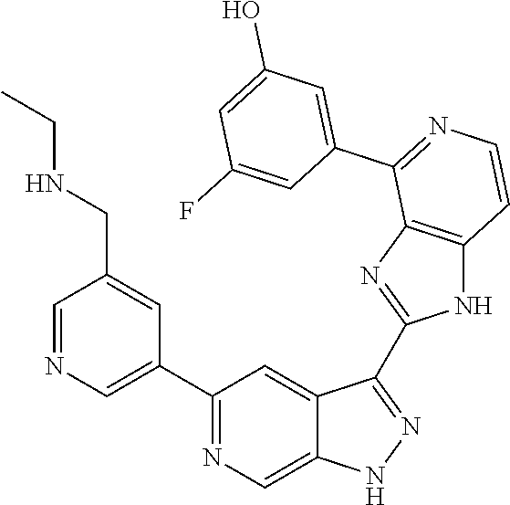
C1(C2=CN=CC(CNCC)=C2)=NC=C2C(=C1)C(C1=NC3=C(N1)C=CN=C3C1=CC(O)=CC(F)=C1)=NN2
